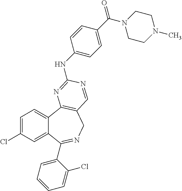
C1=C(Cl)C=C2C(=C1)C1=C(CN=C2C2=CC=CC=C2Cl)C=NC(NC2=CC=C(C(N3CCN(C)CC3)=O)C=C2)=N1
